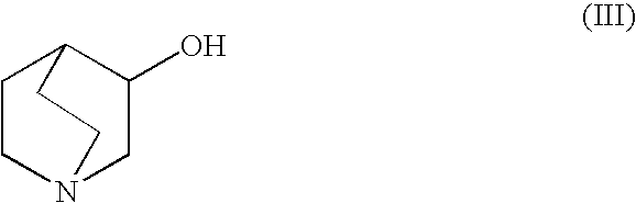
C1CN2CC(O)C1CC2
